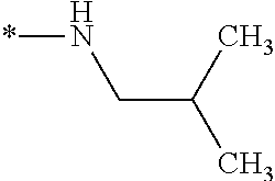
N(*)CC(C)C
